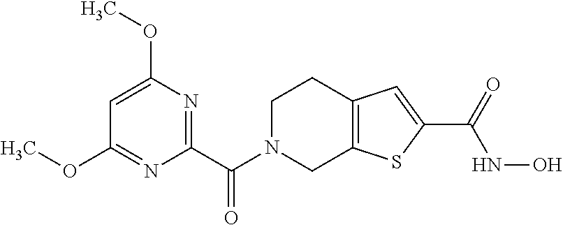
C(N1CC2=C(CC1)C=C(C(=O)NO)S2)(=O)C1=NC(OC)=CC(OC)=N1
